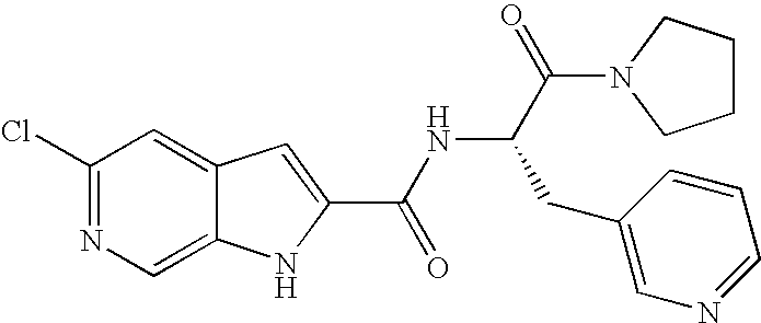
C1(Cl)=NC=C2C(=C1)C=C(C(NC(C(N1CCCC1)=O)CC1=CN=CC=C1)=O)N2
